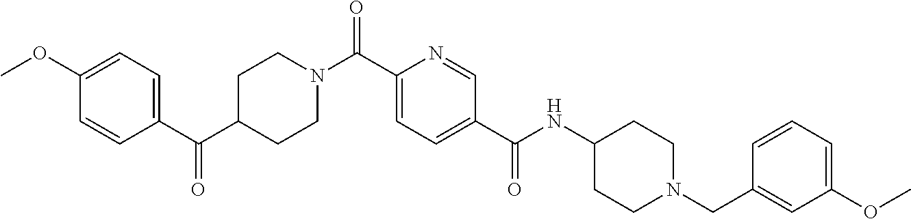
COC1=CC=C(C(C2CCN(C(C3=CC=C(C(NC4CCN(CC5=CC(OC)=CC=C5)CC4)=O)C=N3)=O)CC2)=O)C=C1
